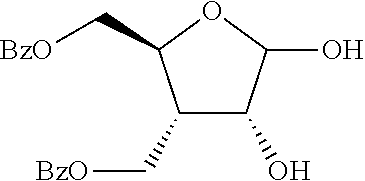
C1(C[BzO])C(O)C(O)OC1C[BzO]
